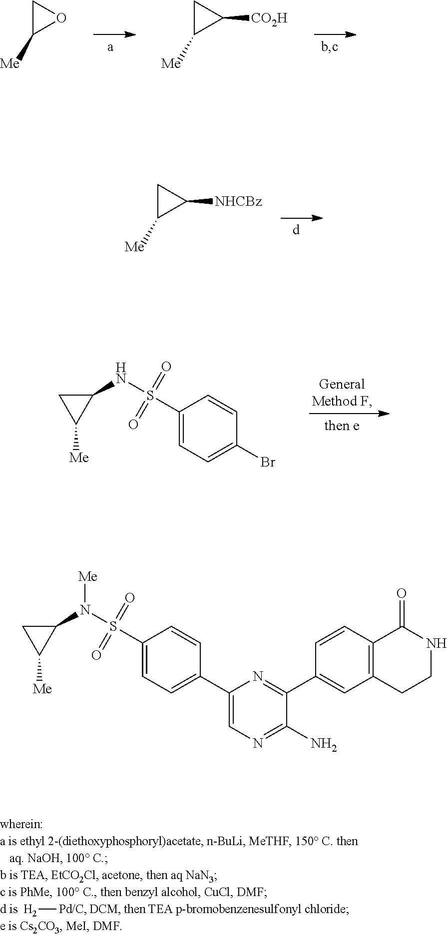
[H2][Pd/C].C1C([Me])O1.C1C([Me])C1[CO2H].C1C([Me])C1[NHCBz].C1(NS(C2=CC=C(Br)C=C2)(=O)=O)CC1[Me].C1(N(S(C2=CC=C(C3=CN=C(N)C(C4=CC5=C(C=C4)C(=O)NCC5)=N3)C=C2)(=O)=O)[Me])CC1[Me]
